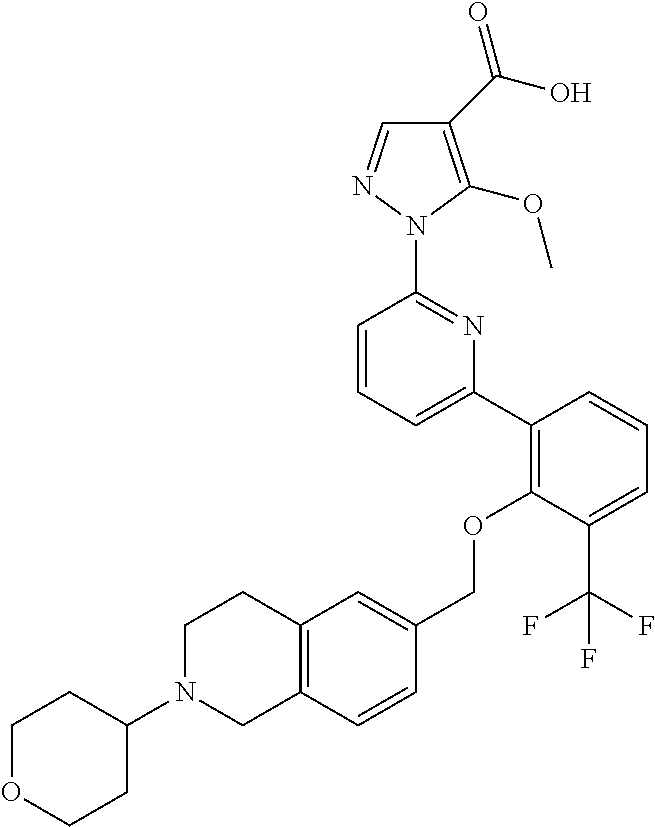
C1(C(O)=O)=C(OC)N(C2=NC(C3=C(OCC4=CC5=C(C=C4)CN(C4CCOCC4)CC5)C(C(F)(F)F)=CC=C3)=CC=C2)N=C1
